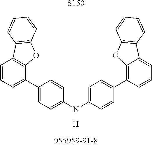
C1(N(C2=CC=C(C3=CC=CC4=C3OC3=C4C=CC=C3)C=C2)[H])=CC=C(C2=C3C(=CC=C2)C2=C(O3)C=CC=C2)C=C1.[S150]
